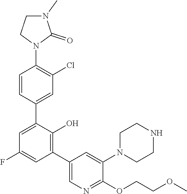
C1N(C)C(=O)N(C2=C(Cl)C=C(C3=CC(F)=CC(C4=CN=C(OCCOC)C(N5CCNCC5)=C4)=C3O)C=C2)C1
